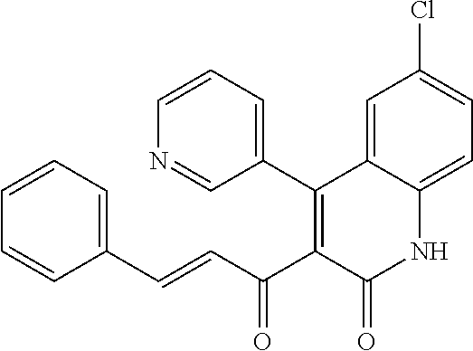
C1=CC=C(C=CC(C2=C(C3=CC=CN=C3)C3=CC(Cl)=CC=C3NC2=O)=O)C=C1
